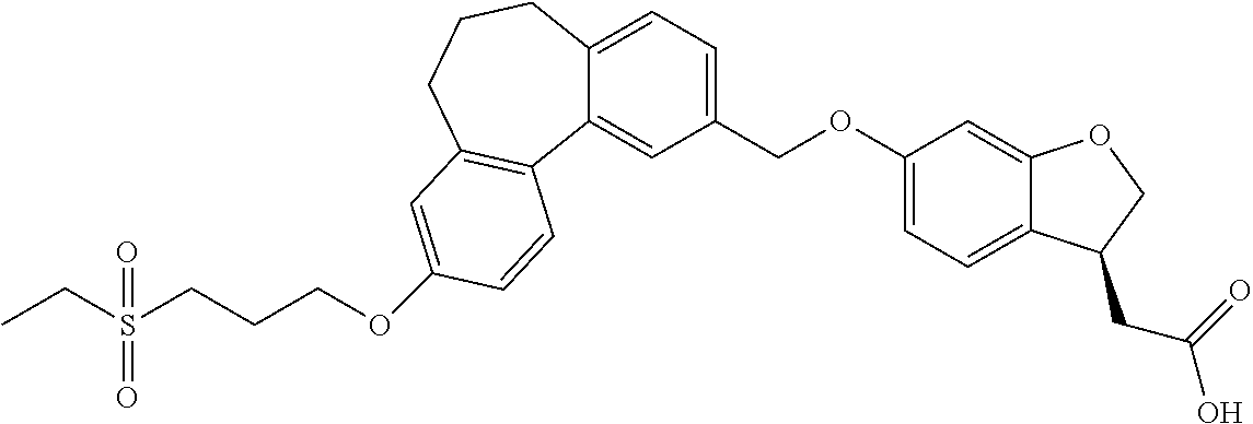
C(S(CCCOC1=CC2=C(C3=CC(COC4=CC=C5C(=C4)OCC5CC(=O)O)=CC=C3CCC2)C=C1)(=O)=O)C
